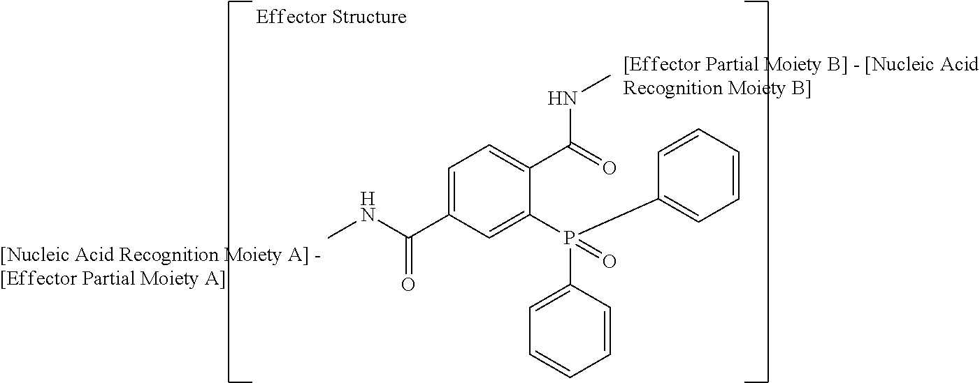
C1=C(C(NC)=O)C=C(P(C2=CC=CC=C2)(C2=CC=CC=C2)=O)C(C(=O)NC)=C1
